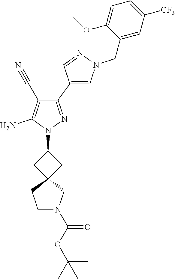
C1(C2=CN(CC3=CC([CF3])=CC=C3OC)N=C2)=NN(C2CC3(C2)CCN(C(OC(C)(C)C)=O)C3)C(N)=C1C#N
